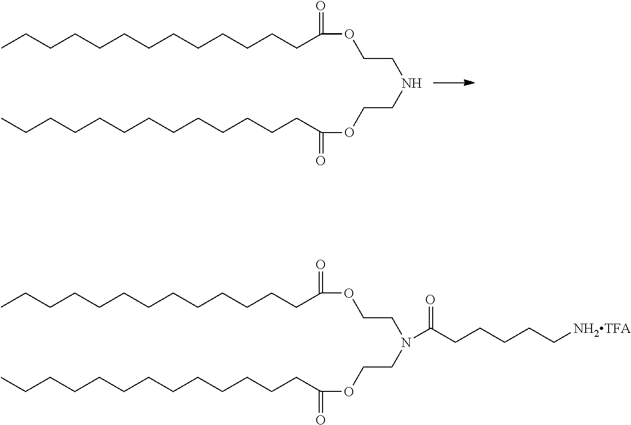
CCCCCCCCCCCCCC(OCCN(CCOC(CCCCCCCCCCCCC)=O)C(CCCCC[NH2TFA])=O)=O.CCCCCCCCCCCCCC(OCCNCCOC(CCCCCCCCCCCCC)=O)=O
